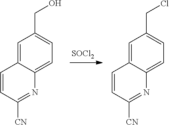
C1=C2C(=CC=C1CCl)N=C([CN])C=C2.C1=C2C(=CC=C1CO)N=C([CN])C=C2.[SOCl2]
